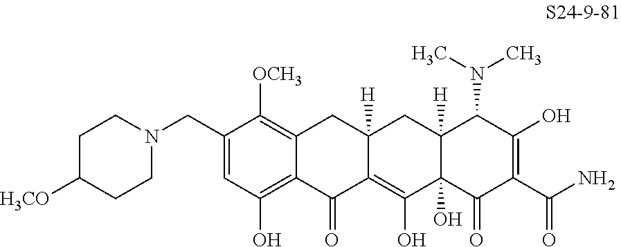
C1=C(CN2CCC([H3CO])CC2)C([OCH3])=C2C(=C1O)C(=O)C1=C(O)C3(O)C([H])(CC1([H])C2)C(N(C)C)C(O)=C(C(N)=O)C3=O
